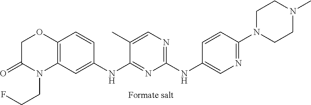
C1(NC2=CN=C(N3CCN(C)CC3)C=C2)=NC=C(C)C(NC2=CC3=C(C=C2)OCC(=O)N3CCF)=N1
